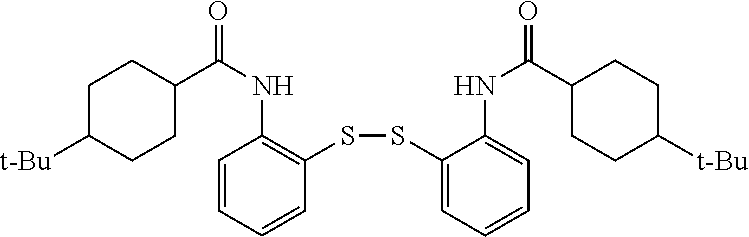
C1=CC=CC(SSC2=CC=CC=C2NC(=O)C2CCC([t-Bu])CC2)=C1NC(=O)C1CCC([t-Bu])CC1
